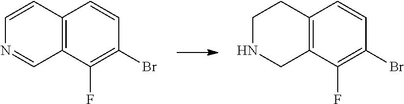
C12=C(C(F)=C(Br)C=C1)C=NC=C2.C12=C(C(F)=C(Br)C=C1)CNCC2
